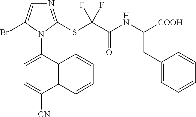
C12=C(C(N3C(Br)=CN=C3SC(C(NC([COOH])CC3=CC=CC=C3)=O)(F)F)=CC=C1[CN])C=CC=C2
